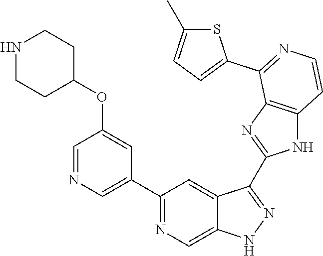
C1(C2=CN=CC(OC3CCNCC3)=C2)=NC=C2C(=C1)C(C1=NC3=C(N1)C=CN=C3C1=CC=C(C)S1)=NN2
